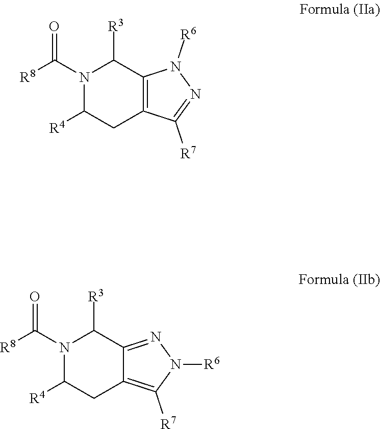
N1(C([R8])=O)C([R4])CC2=C(C1[R3])N([R6])N=C2[R7].N1(C([R8])=O)C([R4])CC2=C([R7])N([R6])N=C2C1[R3]
